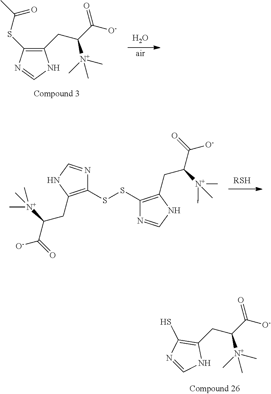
C1(CC(C([O-])=O)[N+](C)(C)C)=C(S)N=CN1.C1(CC(C([O-])=O)[N+](C)(C)C)=C(SC(C)=O)N=CN1.O.[air].[RSH].C1(SSC2=C(CC([N+](C)(C)C)C([O-])=O)NC=N2)=C(CC([N+](C)(C)C)C([O-])=O)NC=N1
